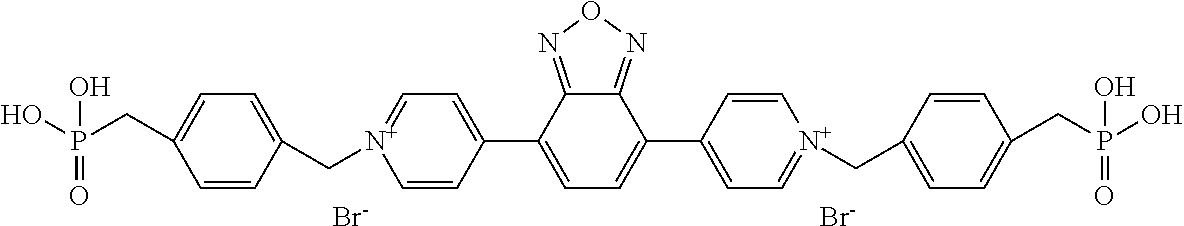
[Br-].[Br-].C1=CC(C2=CC=C(C3=CC=[N+](CC4=CC=C(CP(O)(=O)O)C=C4)C=C3)C3=NON=C32)=CC=[N+]1CC1=CC=C(CP(O)(=O)O)C=C1
